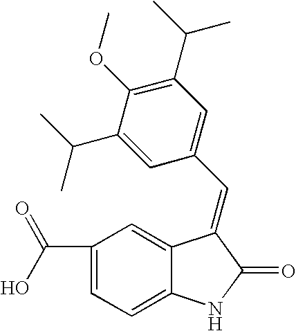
C1(C(=O)O)=CC=C2C(=C1)C(=CC1=CC(C(C)C)=C(OC)C(C(C)C)=C1)C(=O)N2
